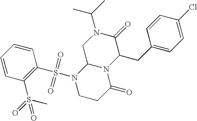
C1=CC(S(=O)(C)=O)=C(S(N2CCC(=O)N3C2CN(C(C)C)C(=O)C3CC2=CC=C(Cl)C=C2)(=O)=O)C=C1
